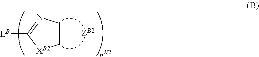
C1CN=C([LB])[XB2]1.[B2]
